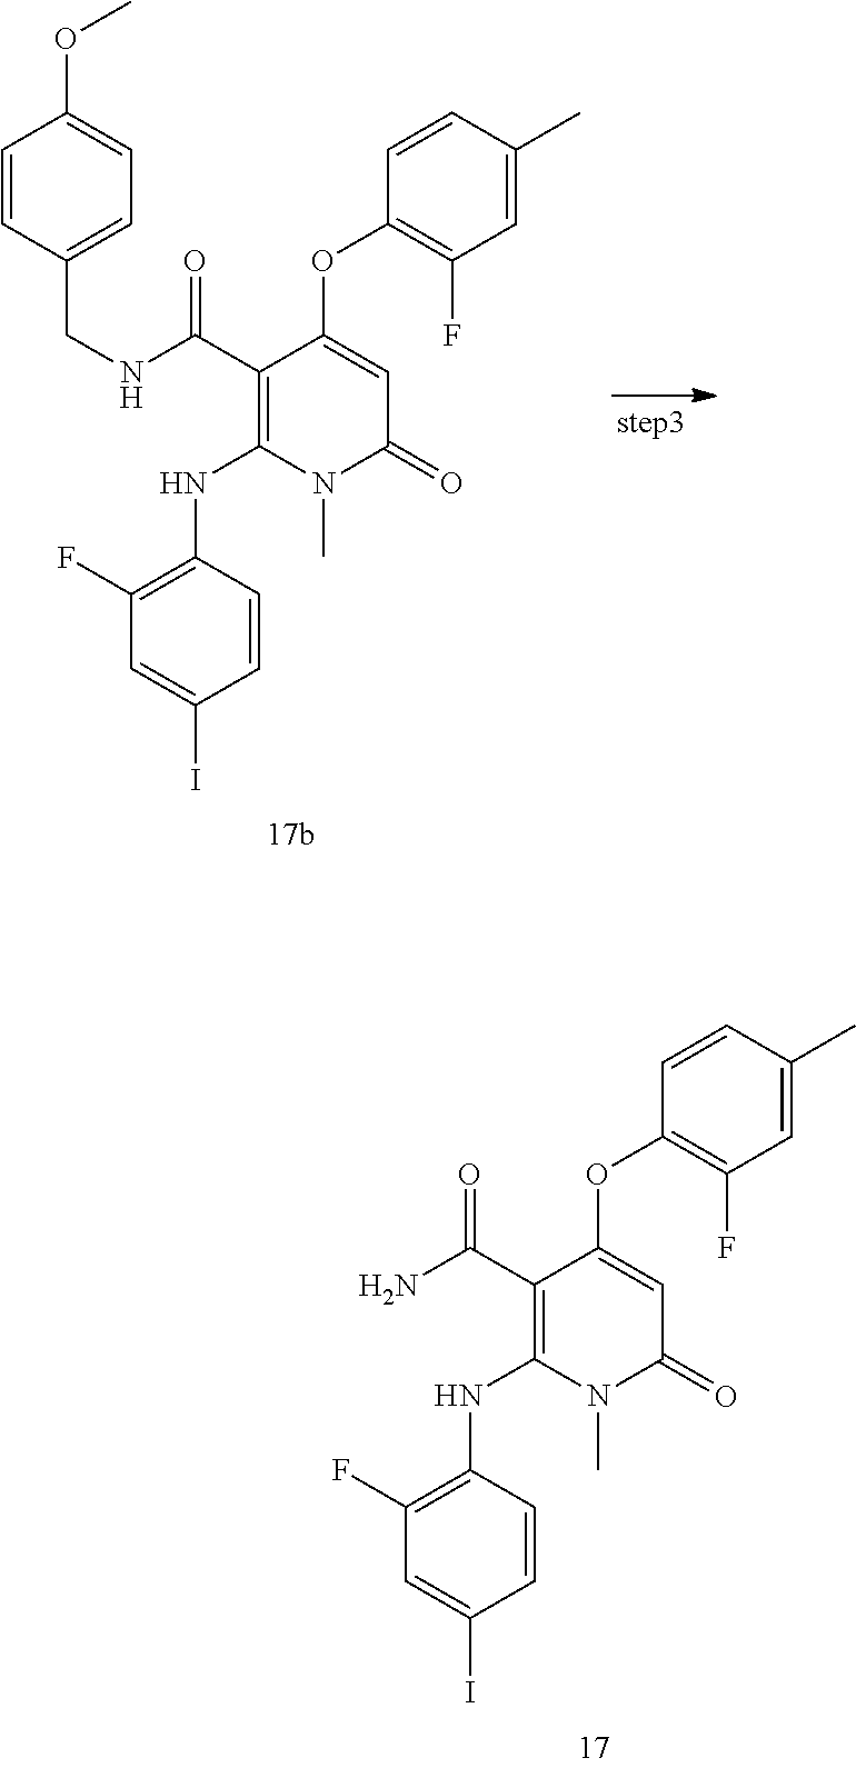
C1(C(NCC2=CC=C(OC)C=C2)=O)=C(NC2=C(F)C=C(I)C=C2)N(C)C(=O)C=C1OC1=C(F)C=C(C)C=C1.C1(C(N)=O)=C(NC2=C(F)C=C(I)C=C2)N(C)C(=O)C=C1OC1=C(F)C=C(C)C=C1
